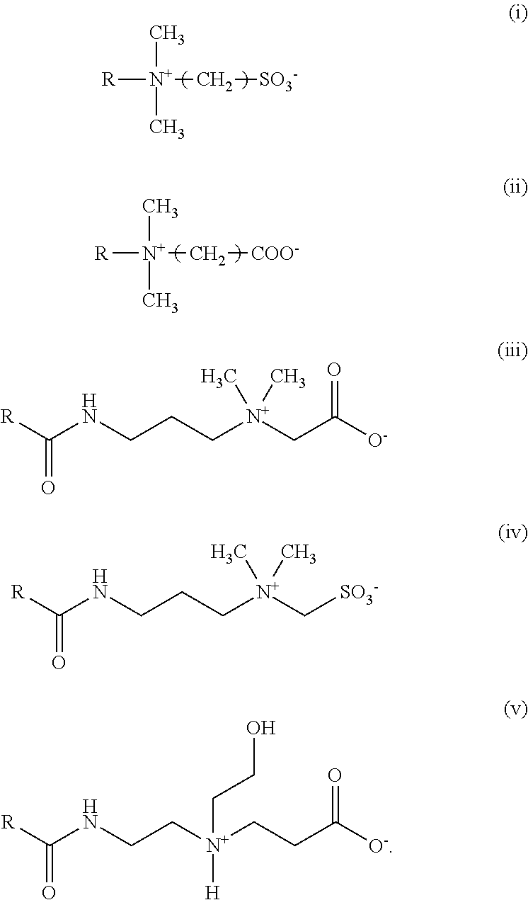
C[N+](C)([R])C[SO3-].C[N+](C)([R])C[COO-].[R]C(NCCC[N+](CC([O-])=O)(C)C)=O.[R]C(NCCC[N+](C[SO3-])(C)C)=O.[R]C(NCC[N+](CCC([O-])=O)([H])CCO)=O
